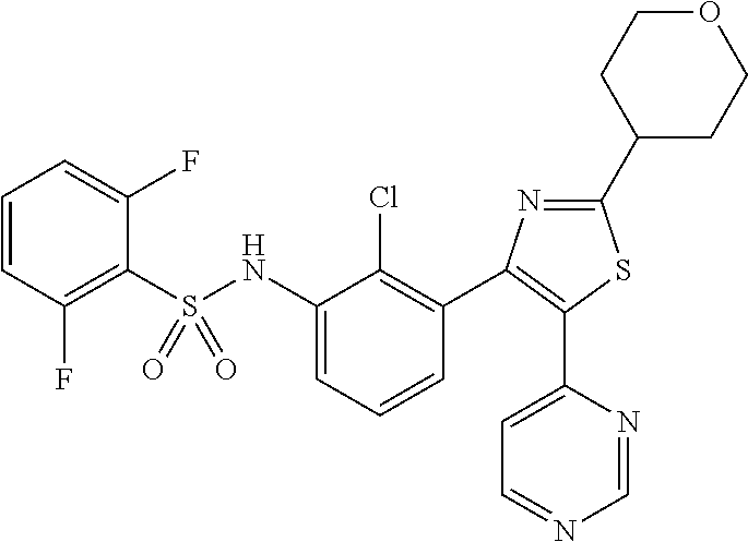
C1(C2=NC(C3=C(Cl)C(NS(C4=C(F)C=CC=C4F)(=O)=O)=CC=C3)=C(C3=CC=NC=N3)S2)CCOCC1
